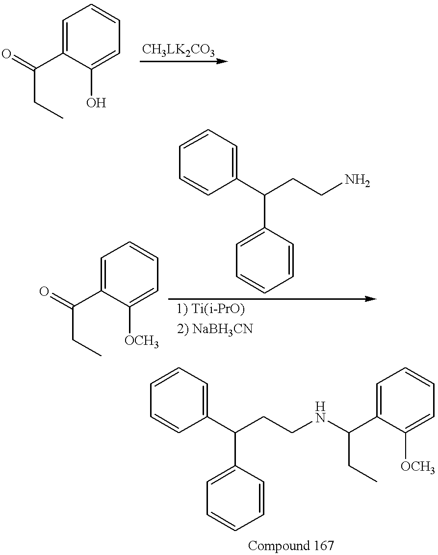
C(C1=CC=CC=C1O)(CC)=O.C(C1=CC=CC=C1[OCH3])(CC)=O.C1=CC=C(C(CCN)C2=CC=CC=C2)C=C1.C1=CC=C(C(CCNC(C2=CC=CC=C2[OCH3])CC)C2=CC=CC=C2)C=C1
